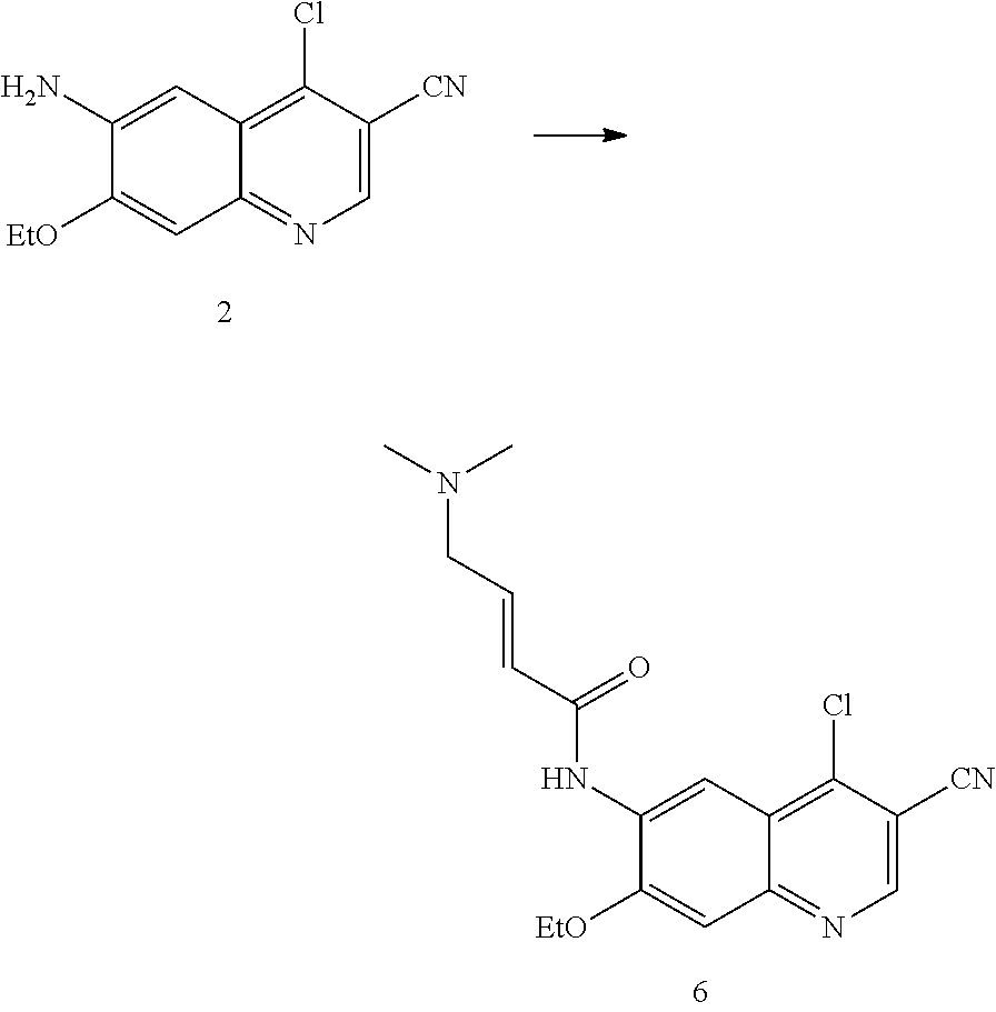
C1(Cl)=C2C(=NC=C1[CN])C=C([EtO])C(N)=C2.C1(Cl)=C2C(=NC=C1[CN])C=C([EtO])C(NC(C=CCN(C)C)=O)=C2
